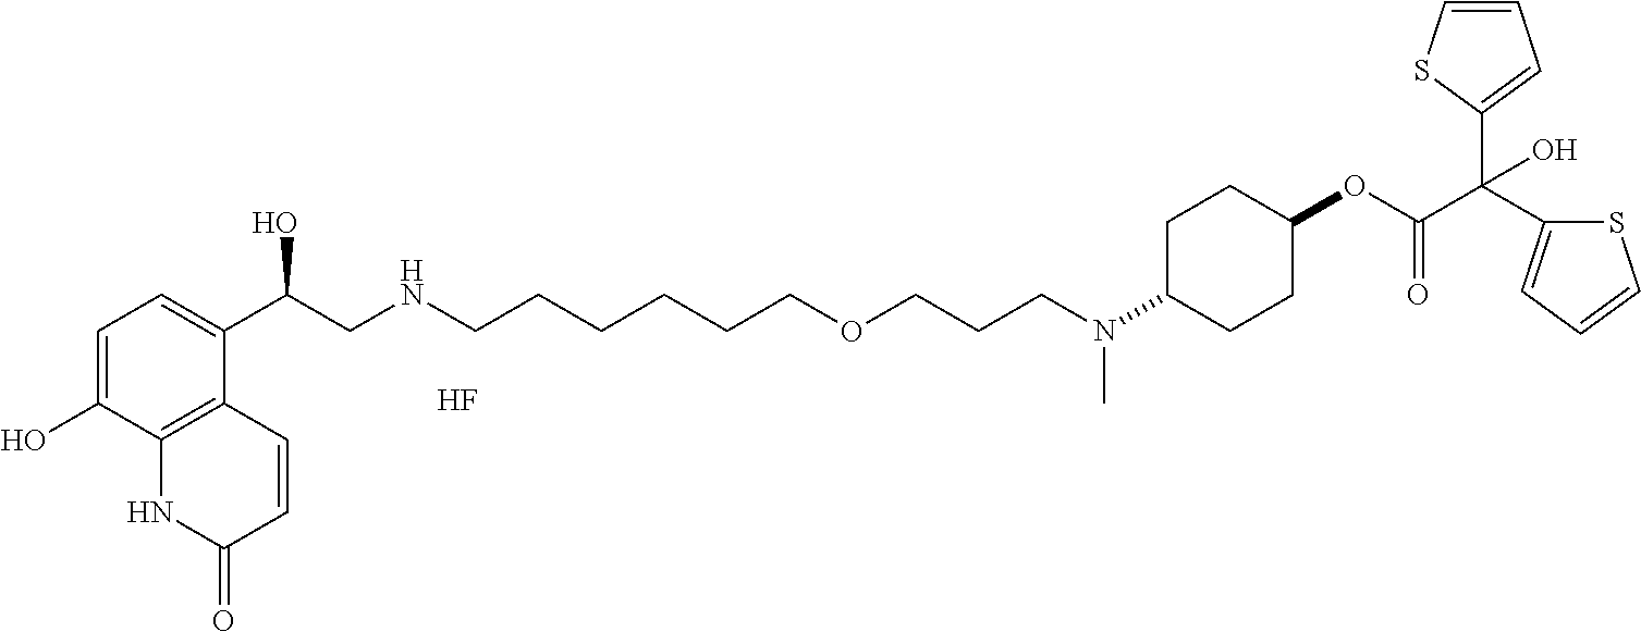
F.C1=C(O)C2=C(C(C(CNCCCCCCOCCCN(C3CCC(OC(C(O)(C4=CC=CS4)C4=CC=CS4)=O)CC3)C)O)=C1)C=CC(=O)N2
